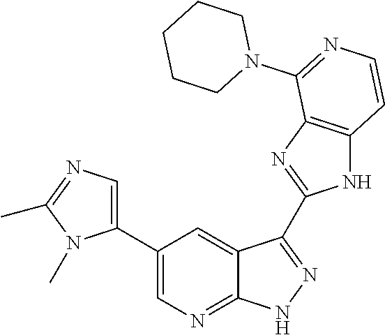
C1(C2=CN=C3C(=C2)C(C2=NC4=C(N2)C=CN=C4N2CCCCC2)=N[N H]3)=CN=C(C)N1C
